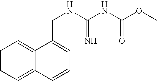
C1=CC=C2C(=C1)C(CNC(NC(OC)=O)=N)=CC=C2
